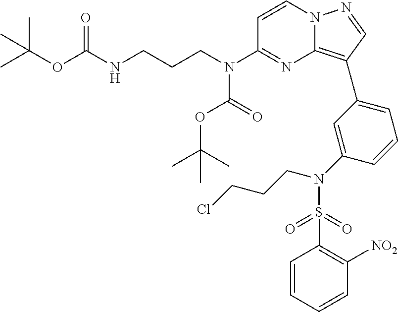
CC(OC(NCCCN(C1=NC2=C(C3=CC=CC(N(S(C4=C([NO2])C=CC=C4)(=O)=O)CCCCl)=C3)C=NN2C=C1)C(=O)OC(C)(C)C)=O)(C)C
